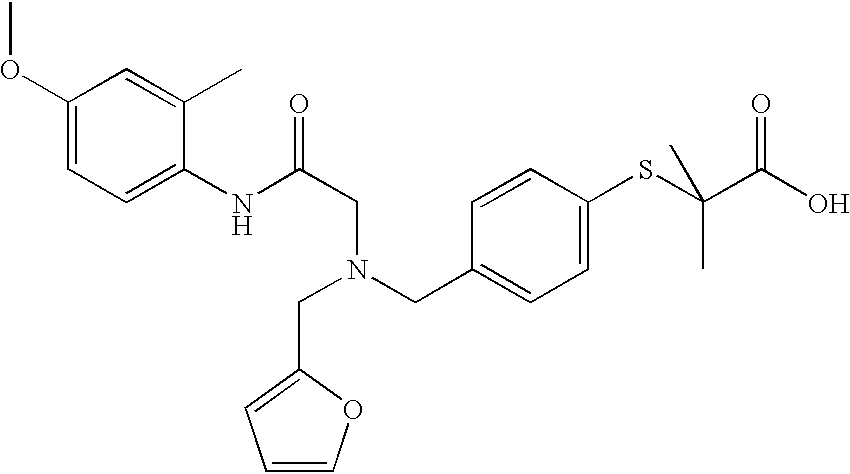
C1(OC)=CC=C(NC(CN(CC2=CC=C(SC(C)(C(O)=O)C)C=C2)CC2=CC=CO2)=O)C(C)=C1
